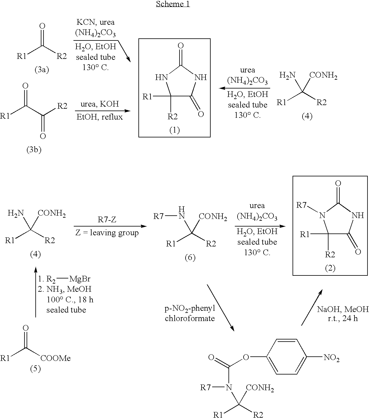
C1([R2])([R1])C(=O)NC(=O)N1.[R1]C([R2])=O.[R1]C(C([R2])=O)=O.[R1]C(N)([R2])[CONH2].C1=CC(OC(=O)N(C([CONH2])([R2])[R1])[R7])=CC=C1[NO2].C1([R2])([R1])C(=O)NC(=O)N1[R7].[R2][MgBr].[R1]C(N)([R2])[CONH2].[R1]C(=O)[COOMe].[R1]C(N[R7])([R2])[CONH2]
